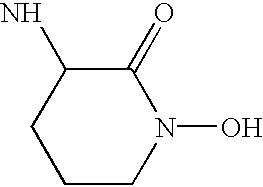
C1CN(O)C(=O)C(N)C1
